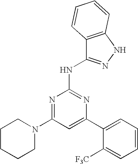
C1=C(C2=CC=CC=C2[F3C])N=C(NC2=NNC3=C2C=CC=C3)N=C1N1CCCCC1
